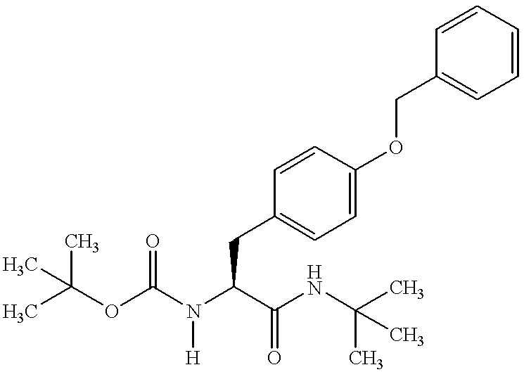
C(C1=CC=C(OCC2=CC=CC=C2)C=C1)C(C(NC(C)(C)C)=O)N(C(OC(C)(C)C)=O)[H]
